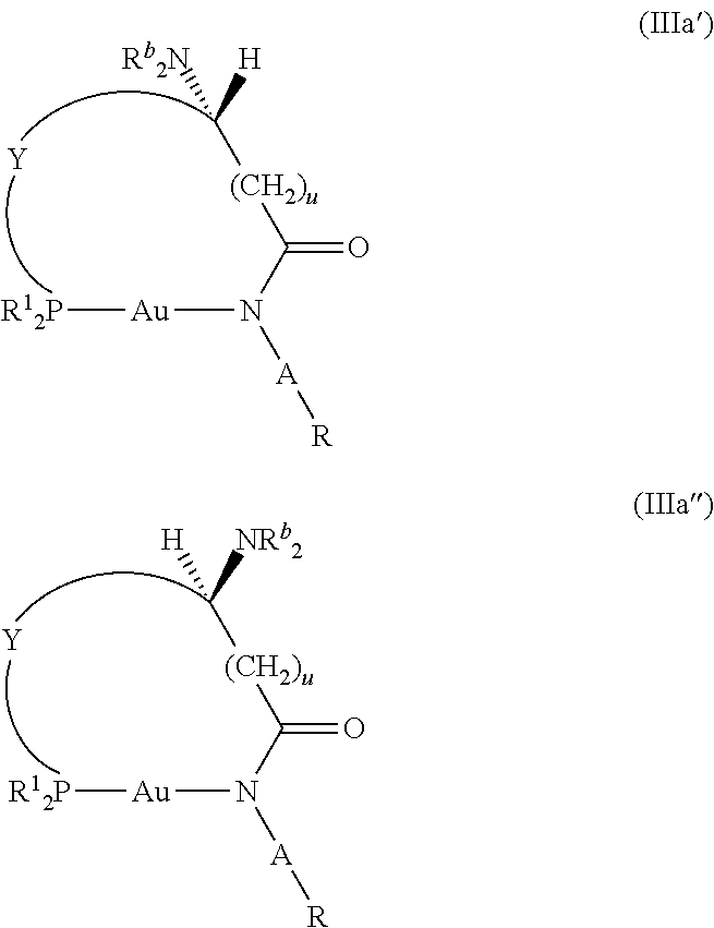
[R12P][Au]N(C(=O)[(CH2)u]C([Rb2N])[H])[A][R].[Y].[R12P][Au]N(C(=O)[(CH2)u]C([H])[NRb2])[A][R].[Y]
